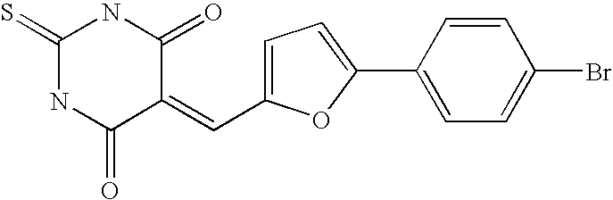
S=C1NC(=O)C(=CC2=CC=C(C3=CC=C(Br)C=C3)O2)C(=O)N1
